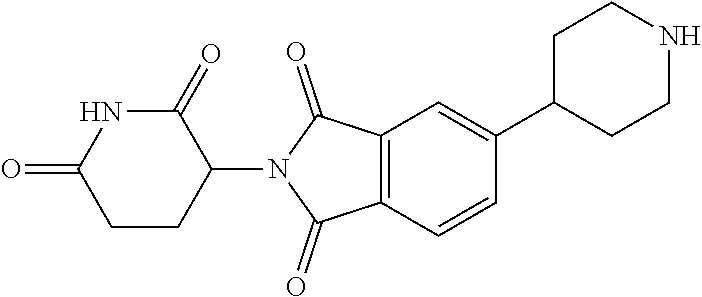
C1(=O)CCC(N2C(=O)C3=C(C2=O)C=C(C2CCNCC2)C=C3)C(=O)N1
